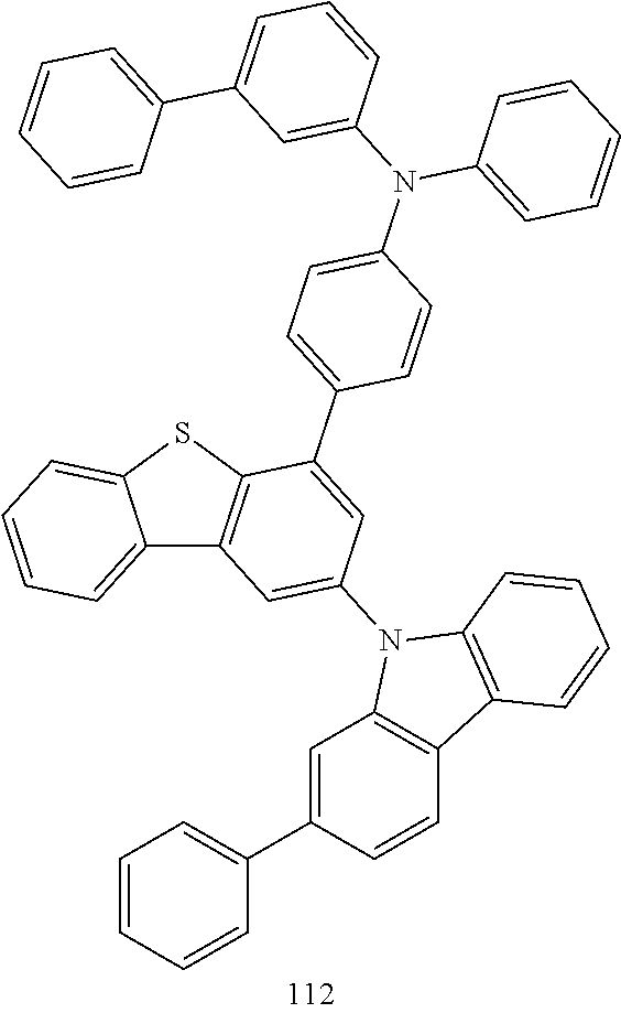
C12=CC=CC=C1SC1=C2C=C(N2C3=C(C=CC(C4=CC=CC=C4)=C3)C3=C2C=CC=C3)C=C1C1=CC=C(N(C2=CC=CC=C2)C2=CC(C3=CC=CC=C3)=CC=C2)C=C1
